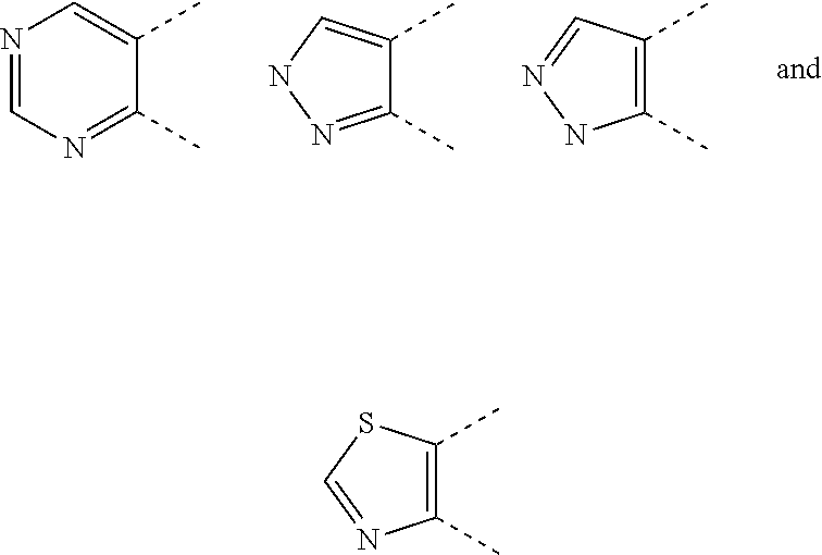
N1=CN=C(C)C(C)=C1.C1(C)=NNC=C1C.C1(C)=C(C)C=NN1.C1(C)=C(C)SC=N1
